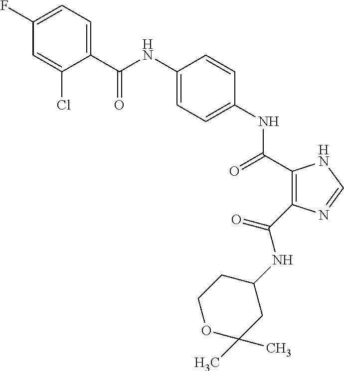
C(NC1=CC=C(NC(=O)C2=C(C(NC3CC(C)(C)OCC3)=O)N=CN2)C=C1)(=O)C1=CC=C(F)C=C1Cl
